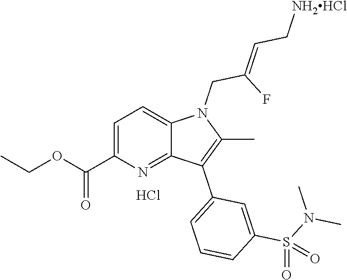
C1=C(C(OCC)=O)N=C2C(=C1)N(CC(F)=CC[NH2HCl])C(C)=C2C1=CC=CC(S(N(C)C)(=O)=O)=C1.Cl
